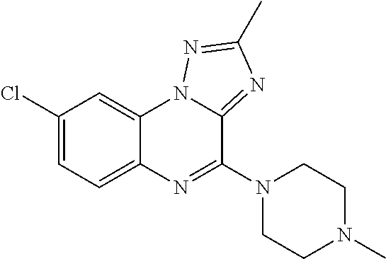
C12=CC=C(Cl)C=C1N1C(=NC(C)=N1)C(N1CCN(C)CC1)=N2
